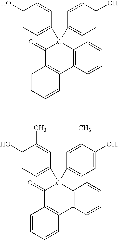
C12=C(C=CC=C1)C1=C(C(=O)C2(C2=CC=C(O)C=C2)C2=CC=C(O)C=C2)C=CC=C1.C12=C(C=CC=C1)C1=C(C(=O)C2(C2=CC=C(O)C(C)=C2)C2=CC=C([OH])C(C)=C2)C=CC=C1
